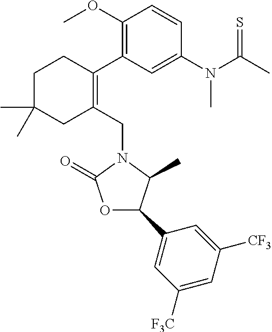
C1C(C)(C)CC(CN2C(=O)OC(C3=CC([F3C])=CC([CF3])=C3)C2C)=C(C2=C(OC)C=CC(N(C(C)=S)C)=C2)C1
